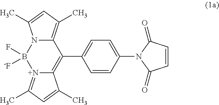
C1(C2=CC=C(N3C(=O)C=CC3=O)C=C2)=C2[N+](=C(C)C=C2C)B(F)([-F])N2C1=C(C)C=C2C
